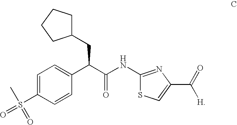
C1=C(S(=O)(C)=O)C=CC(C(C(NC2=NC(C([H])=O)=CS2)=O)CC2CCCC2)=C1
